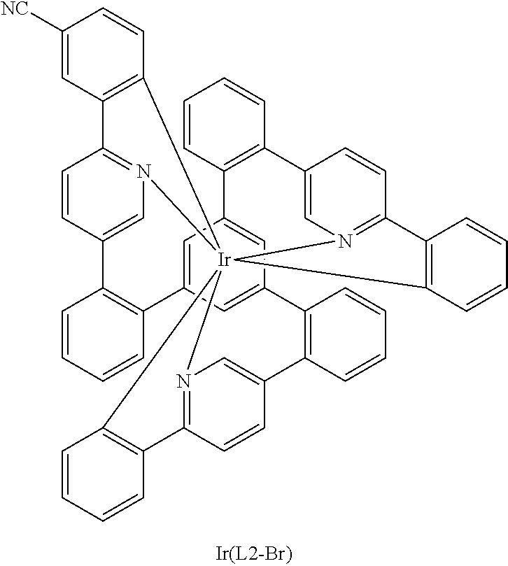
C1=CC2=C(C=C1)C1=CN3=C(C=C1)C1=C(C=CC=C1)[Ir]3145N3=C(C=CC(=C3)C3=C(C6=CC(=CC2=C6)C2=C(C=CC=C2)C2=CN1=C(C=C2)C1=C4C=CC([NC])=C1)C=CC=C3)C1=C5C=CC=C1
